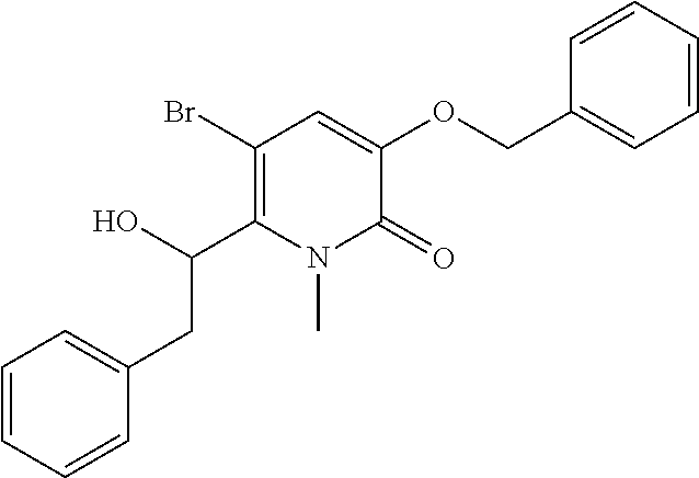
C1(Br)=C(C(O)CC2=CC=CC=C2)N(C)C(=O)C(OCC2=CC=CC=C2)=C1
